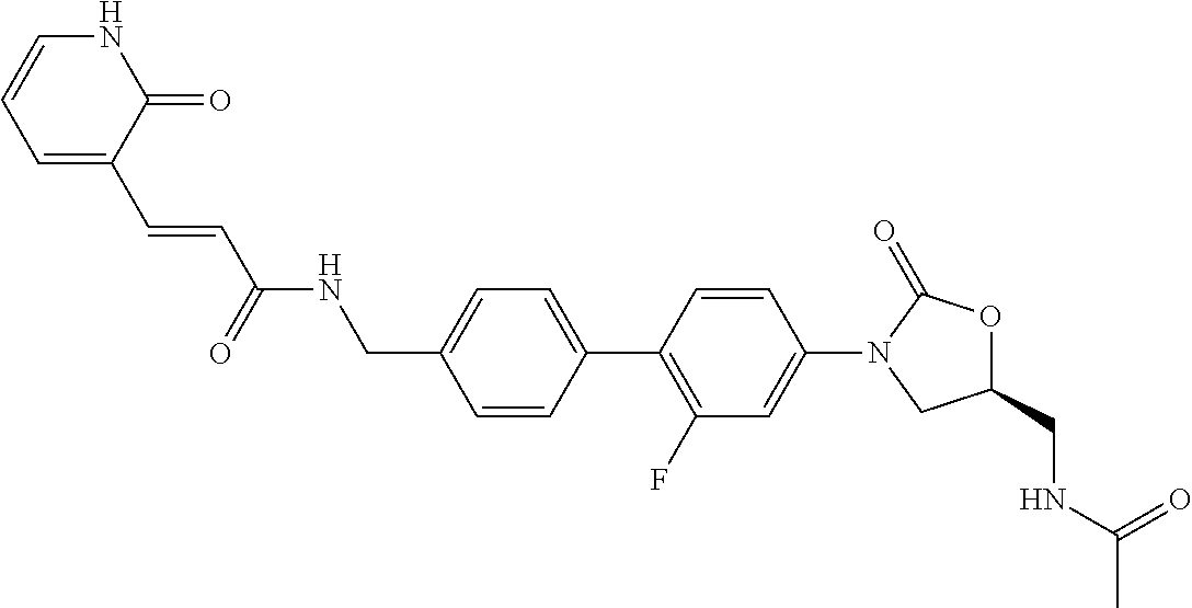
C1(CNC(C)=O)OC(=O)N(C2=CC(F)=C(C3=CC=C(CNC(C=CC4=CC=CNC4=O)=O)C=C3)C=C2)C1
